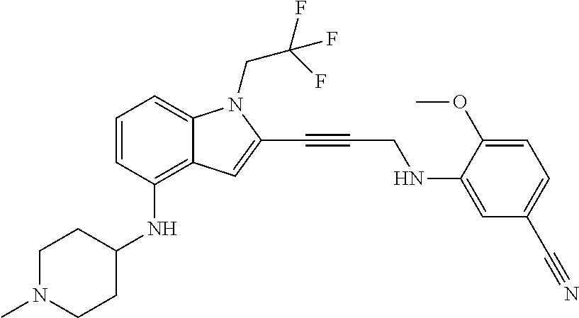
C1=CC(NC2CCN(C)CC2)=C2C(=C1)N(CC(F)(F)F)C(C#CCNC1=CC(C#N)=CC=C1OC)=C2
